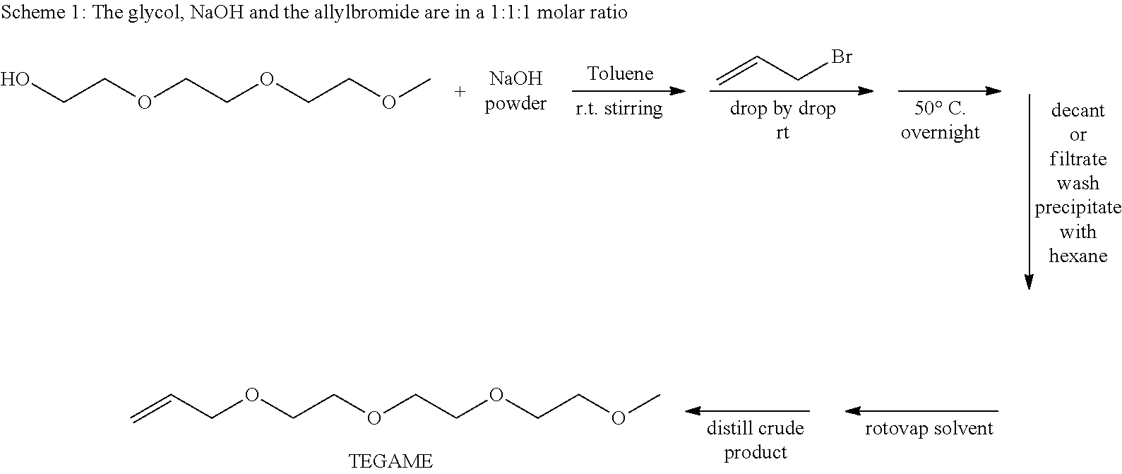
OCCOCCOCCOC.C=CCBr.O(CCOCCOCCOC)CC=C
